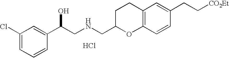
Cl.C12=C(C=CC(CC[CO2Et])=C1)OC(CNCC(C1=CC(Cl)=CC=C1)O)CC2
